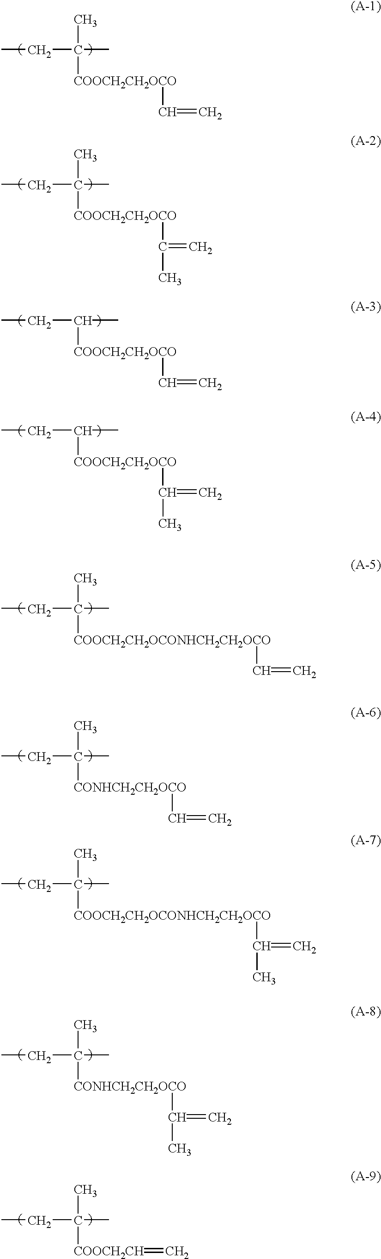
C(C(C)(C)[COOCH2CH2OCO]C=C)C.C(C(C)(C)[COOCH2CH2OCO]C(=C)C)C.C(C(C)[COOCH2CH2OCO]C=C)C.C(C(C)[COOCH2CH2OCO]C(=C)C)C.C(C(C)(C)[COOCH2CH2OCONHCH2CH2OCO]C=C)C.C(C(C)(C)[CONHCH2CH2OCO]C=C)C.C(C(C)(C)[COOCH2CH2OCONHCH2CH2OCO]C(=C)C)C.C(C(C)(C)[CONHCH2CH2OCO]C(=C)C)C.C(C(C)(C)[COOCH2CH]=C)C
